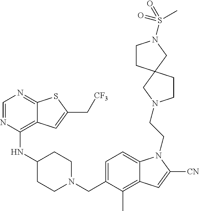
C1=NC(NC2CCN(CC3=CC=C4C(=C3C)C=C([CN])N4CCN3CCC4(C3)CCN(S(=O)(C)=O)C4)CC2)=C2C(=N1)SC(C[CF3])=C2
